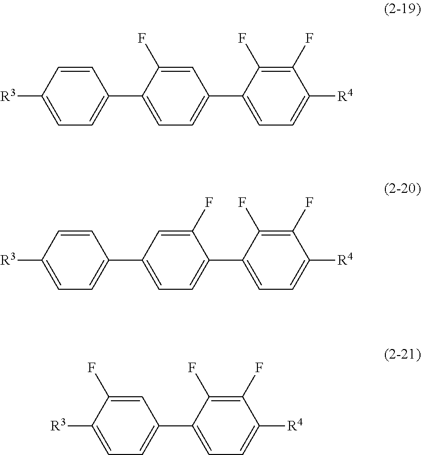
C1=C([R3])C=CC(C2=CC=C(C3=CC=C([R4])C(F)=C3F)C=C2F)=C1.C1=C([R3])C=CC(C2=CC=C(C3=CC=C([R4])C(F)=C3F)C(F)=C2)=C1.C1=C([R3])C(F)=CC(C2=CC=C([R4])C(F)=C2F)=C1
